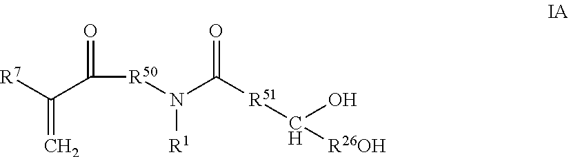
[R7]C(C([R50]N(C([R51]C(O)[R26OH])=O)[R1])=O)=C
